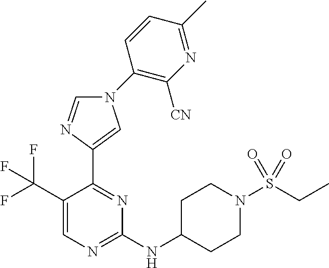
C1(NC2CCN(S(CC)(=O)=O)CC2)=NC=C(C(F)(F)F)C(C2=CN(C3=C([CN])N=C(C)C=C3)C=N2)=N1
